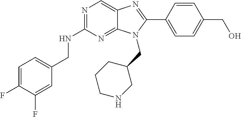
C1=C(F)C(F)=CC(CNC2=NC=C3C(=N2)N(CC2CCCNC2)C(C2=CC=C(CO)C=C2)=N3)=C1
